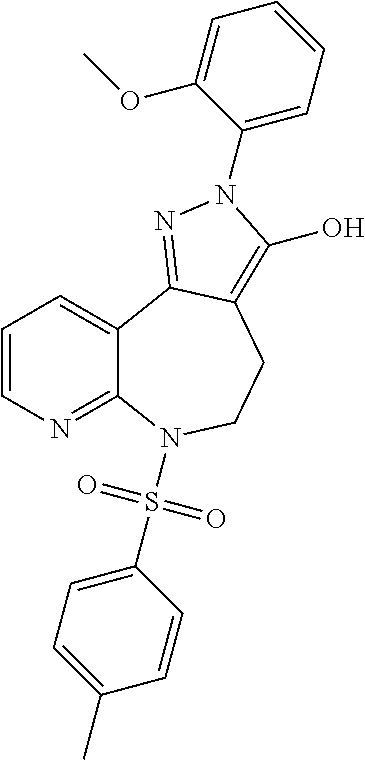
C1=CN=C2C(=C1)C1=NN(C3=CC=CC=C3OC)C(O)=C1CCN2S(C1=CC=C(C)C=C1)(=O)=O
